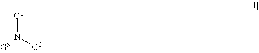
[G1]N[G2]
